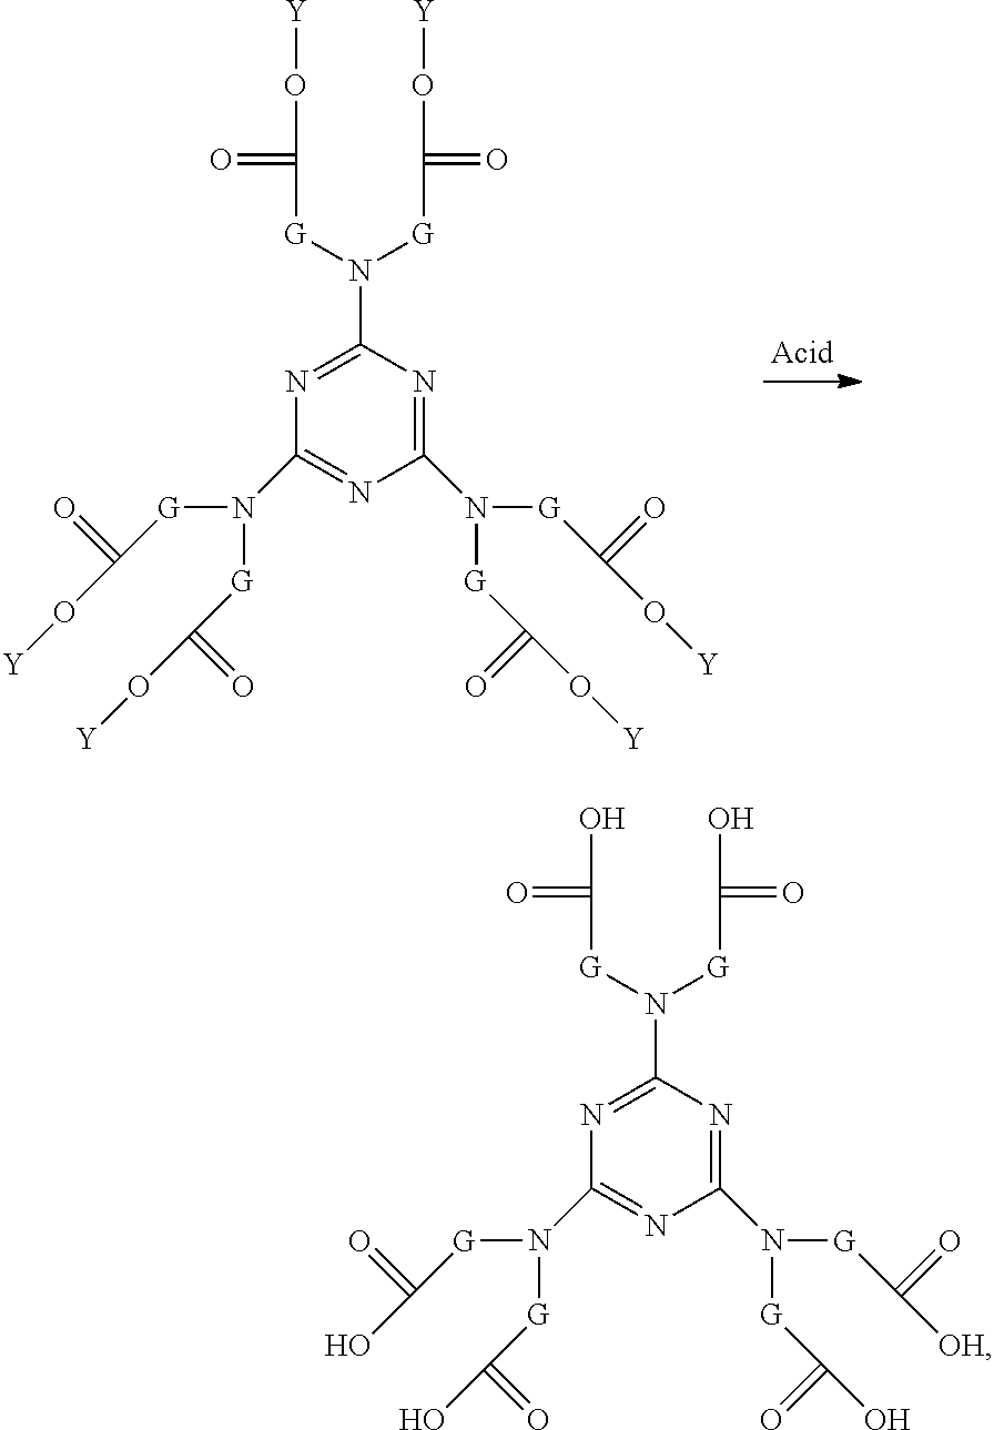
C1(N([G]C(O[Y])=O)[G]C(O[Y])=O)=NC(N([G]C(O[Y])=O)[G]C(O[Y])=O)=NC(N([G]C(O[Y])=O)[G]C(O[Y])=O)=N1.C1(N([G]C([OH])=O)[G]C(O)=O)=NC(N([G]C(O)=O)[G]C(O)=O)=NC(N([G]C(O)=O)[G]C(O)=O)=N1
